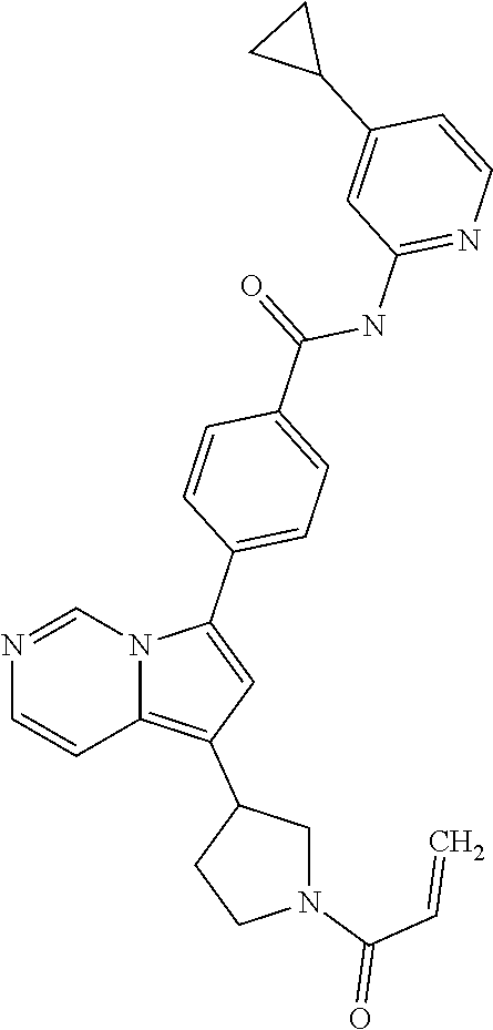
N1=CN2C(=C(C3CN(C(C=C)=O)CC3)C=C2C2=CC=C(C(NC3=NC=CC(C4CC4)=C3)=O)C=C2)C=C1
